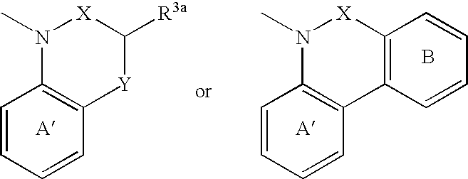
C1=CC=CC2=C1N(C)[X]C([R3a])[Y]2.C1=CC=CC2=C1N(C)[X]C1=C2C=CC=C1.B
